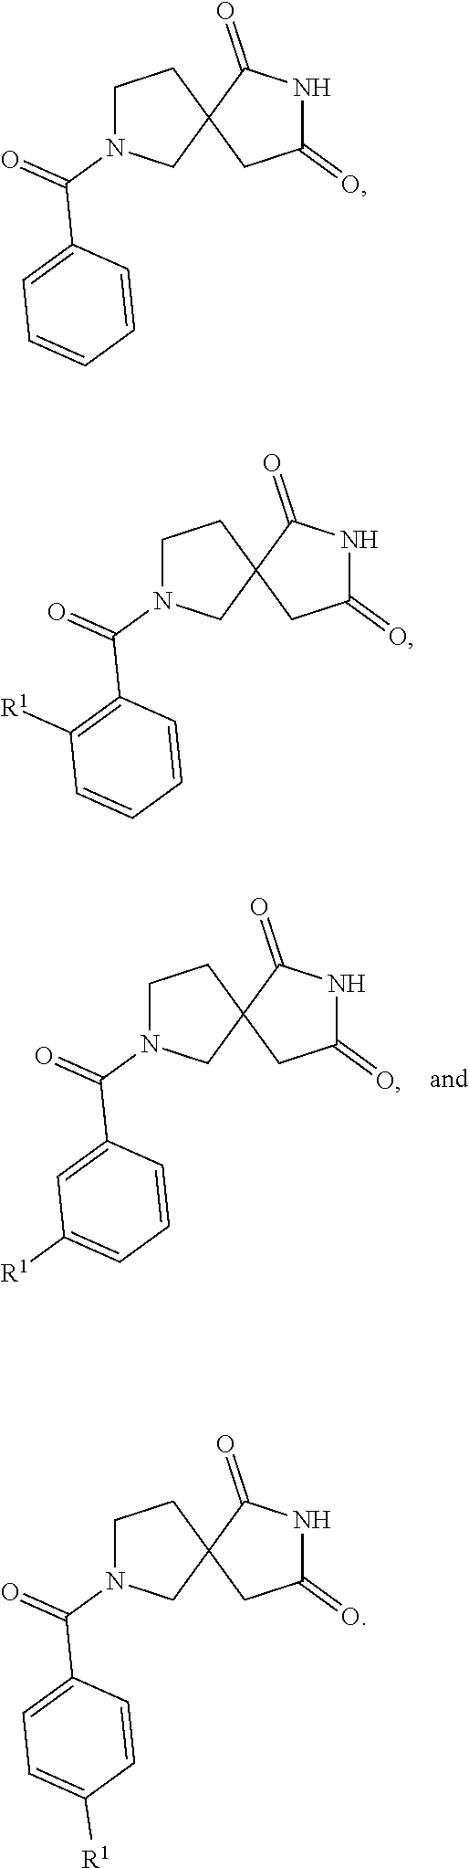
C1N(C(=O)C2=CC([R1])=CC=C2)CC2(C1)CC(=O)NC2=O.C1N(C(=O)C2=CC=CC=C2)CC2(C1)CC(=O)NC2=O.C1N(C(=O)C2=C([R1])C=CC=C2)CC2(C1)CC(=O)NC2=O.C1N(C(=O)C2=CC=C([R1])C=C2)CC2(C1)CC(=O)NC2=O
